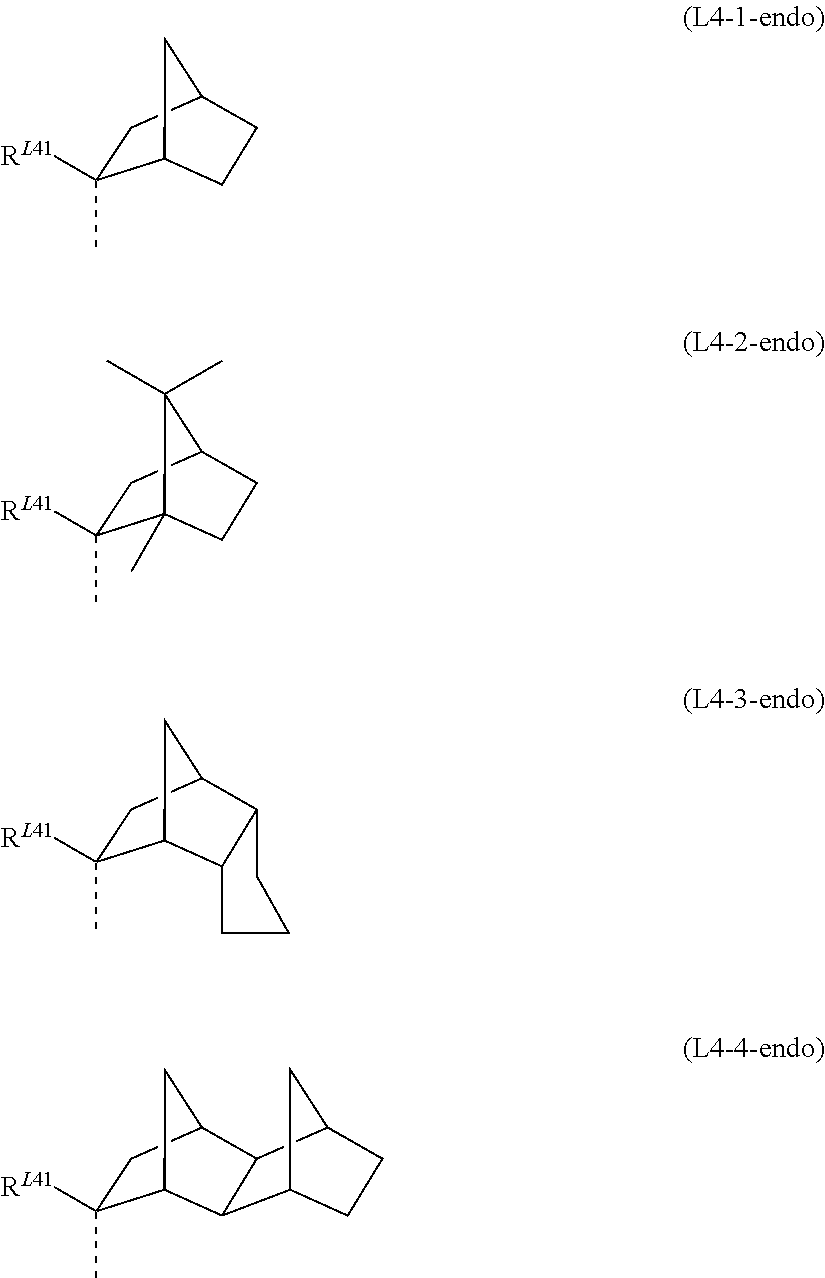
C1C2CCC(C2)C1(C)[RL41].C1C2CCC(C)(C2(C)C)C1(C)[RL41].C1C2C3C(C(C2)C1(C)[RL41])CCC3.C1C2CC(C3C2C2CCC3C2)C1(C)[RL41]
